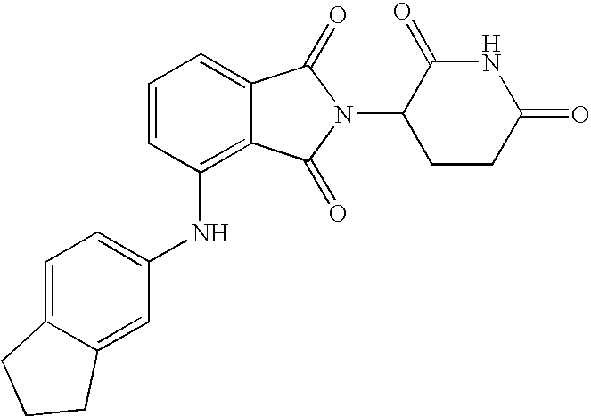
N(C1=C2C(=CC=C1)C(=O)N(C1CCC(=O)NC1=O)C2=O)C1=CC=C2C(=C1)CCC2
